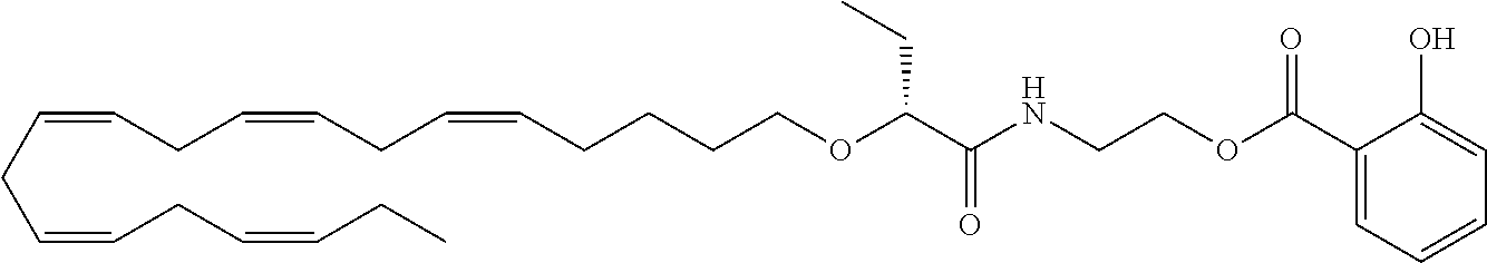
O=C(NCCOC(C1=CC=CC=C1O)=O)C(OCCCCC=CCC=CCC=CCC=CCC=CCC)CC
